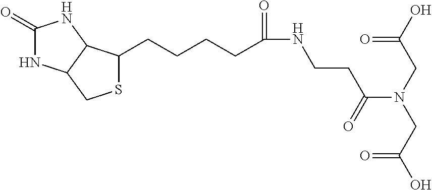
C1(=O)NC2C(N1)C(CCCCC(=O)NCCC(=O)N(CC(O)=O)CC(O)=O)SC2
